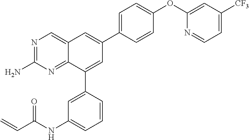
N1=C(N)N=C2C(=C1)C=C(C1=CC=C(OC3=CC([CF3])=CC=N3)C=C1)C=C2C1=CC(NC(C=C)=O)=CC=C1
